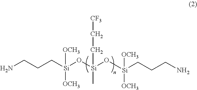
NCCC[Si](O[Si](O[Si](CCCN)([OCH3])[OCH3])(C)CC[CF3])([OCH3])[OCH3]
